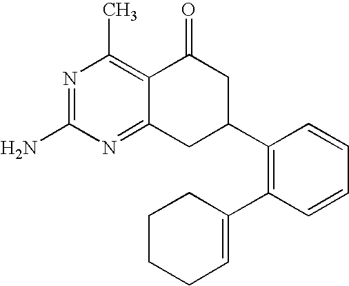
N1=C(N)N=C2C(=C1C)C(=O)CC(C1=C(C3=CCCCC3)C=CC=C1)C2
